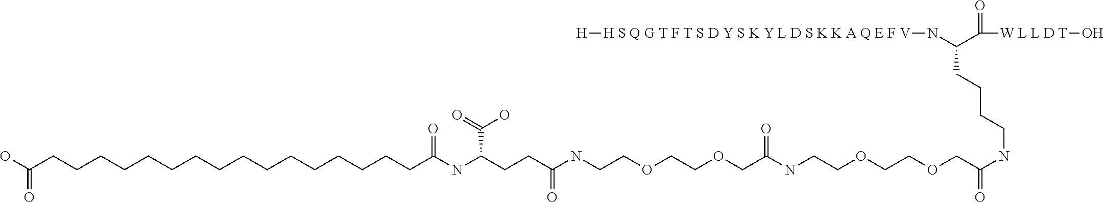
C(NC(=O)COCCOCCNC(COCCOCCNC(CCC(C(O)=O)NC(=O)CCCCCCCCCCCCCCCCC(O)=O)=O)=O)CCCC(N[H S Q G T F T S D Y S K Y L D S K K A Q E F V][H])C([W L L D T]O)=O
